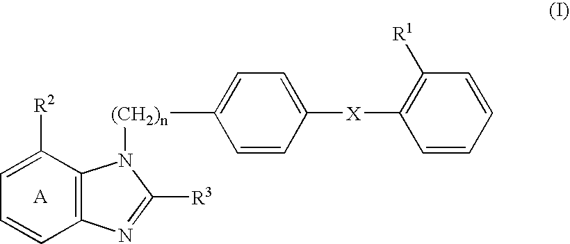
C12=C(C([R2])=CC=C1)N([(CH2)n]C1=CC=C([X]C3=C([R1])C=CC=C3)C=C1)C([R3])=N2
